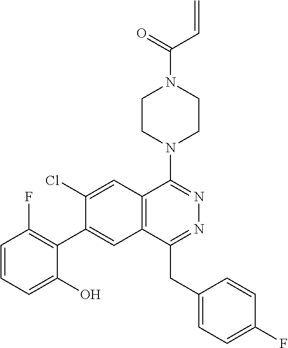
C(N1CCN(C2=NN=C(CC3=CC=C(F)C=C3)C3=C2C=C(Cl)C(C2=C(F)C=CC=C2O)=C3)CC1)(C=C)=O
